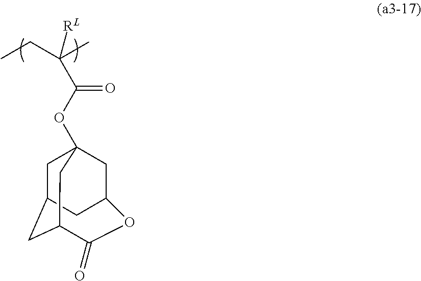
C(=O)(C([RL])(CC)C)OC12CC3CC(C1)C(=O)OC(C2)C3
